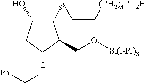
C1(CC=C[(CH2)3CO2H])C(O)CC(OC[Ph])C1CO[Si(i-Pr)3]
